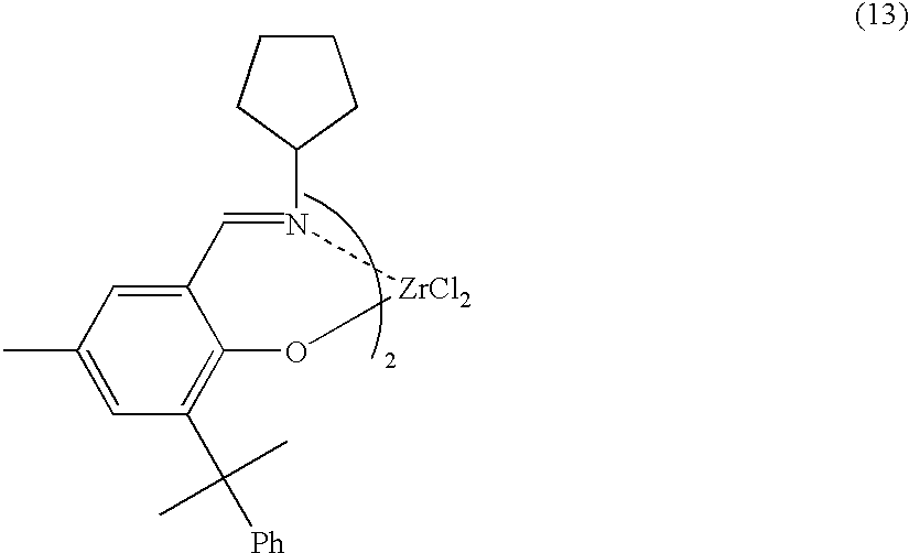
C12=CC(C)=CC(C([Ph])(C)C)=C1O[ZrCl2]N(C1CCCC1)=C2
